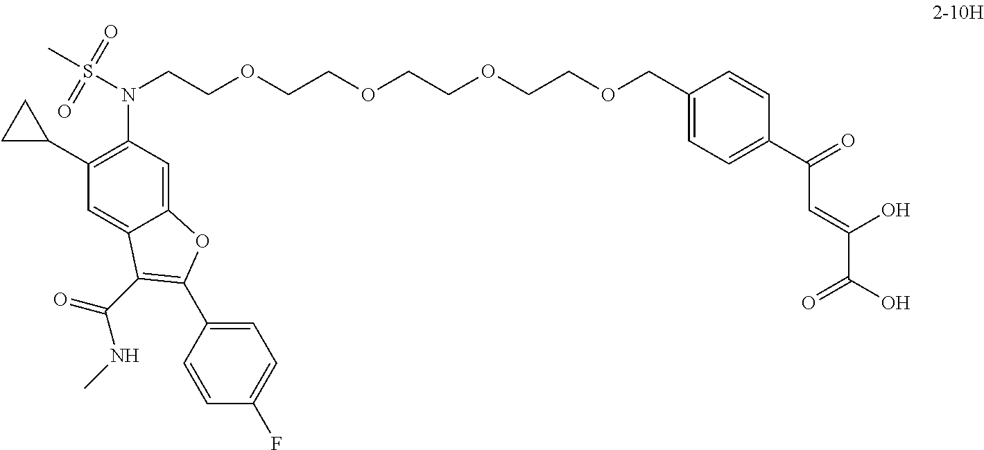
C12=CC(N(S(C)(=O)=O)CCOCCOCCOCCOCC3=CC=C(C(=O)C=C(C(O)=O)O)C=C3)=C(C3CC3)C=C1C(C(=O)NC)=C(C1=CC=C(F)C=C1)O2
